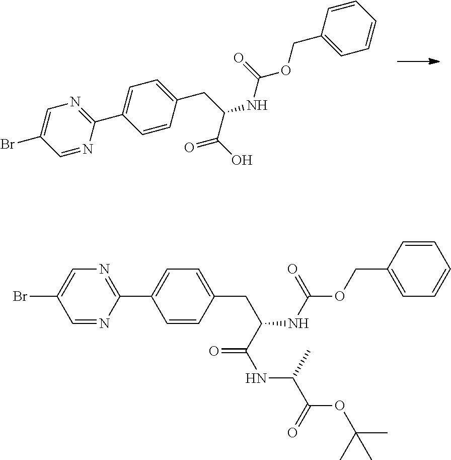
C1=NC(C2=CC=C(CC(NC(OCC3=CC=CC=C3)=O)C(O)=O)C=C2)=NC=C1Br.C1=NC(C2=CC=C(CC(NC(OCC3=CC=CC=C3)=O)C(=O)NC(C(OC(C)(C)C)=O)C)C=C2)=NC=C1Br
